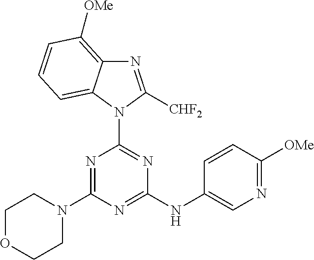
N1=C(N2CCOCC2)N=C(NC2=CN=C([OMe])C=C2)N=C1N1C([CHF2])=NC2=C([OMe])C=CC=C12
